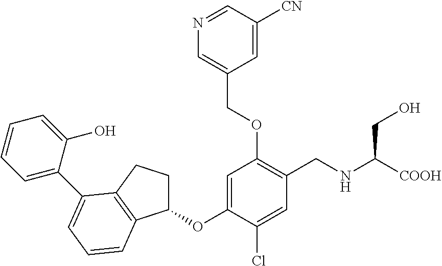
C1(OC2=CC(OCC3=CN=CC([CN])=C3)=C(CNC([COOH])CO)C=C2Cl)CCC2=C1C=CC=C2C1=CC=CC=C1O
